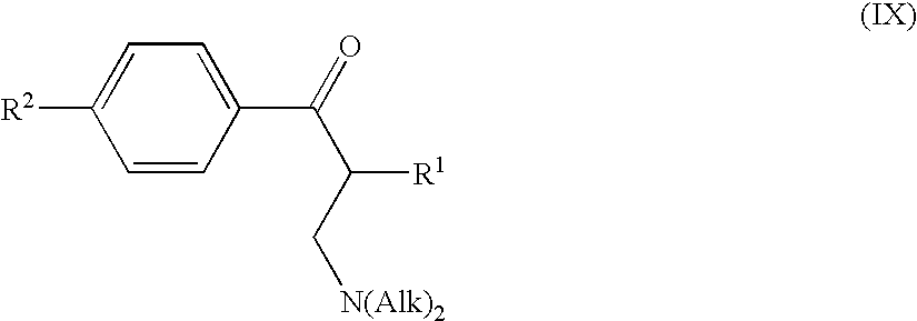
C1=CC(C(=O)C([R1])C[N(Alk)2])=CC=C1[R2]
